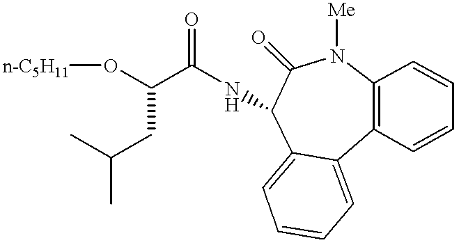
[n-C5H11]OC(C(NC1C(=O)N([Me])C2=C(C3=CC=CC=C13)C=CC=C2)=O)CC(C)C
